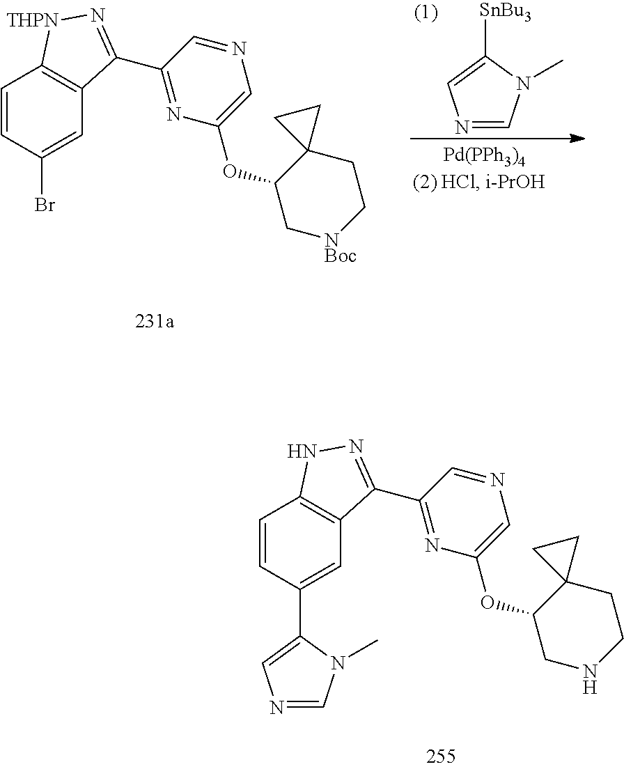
C1=CC(C2=CN=CN2C)=CC2=C1NN=C2C1=NC(OC2CNCCC23CC3)=CN=C1.C1=CC(Br)=CC2=C1[THPN]N=C2C1=NC(OC2C[NBoc]CCC23CC3)=CN=C1.N1=CN(C)C([SnBu3])=C1
